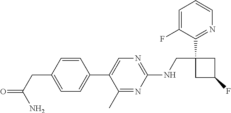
C1(NCC2(C3=NC=CC=C3F)CC(F)C2)=NC=C(C2=CC=C(CC(=O)N)C=C2)C(C)=N1
